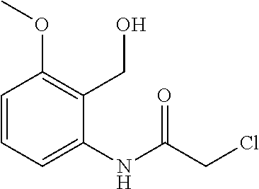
C1=CC(OC)=C(CO)C(NC(=O)CCl)=C1
